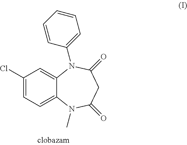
C1(Cl)=CC=C2C(=C1)N(C1=CC=CC=C1)C(=O)CC(=O)N2C
